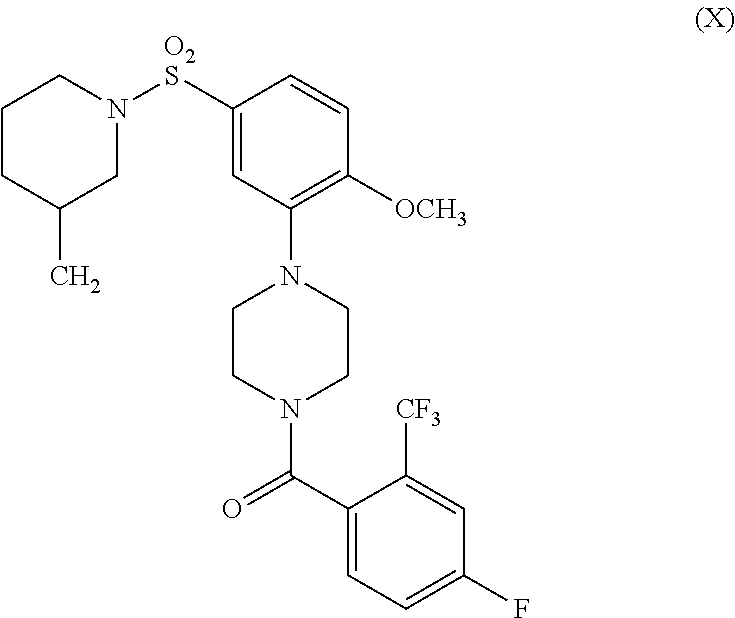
C1(C(=O)N2CCN(C3=C([OCH3])C=CC([O2S]N4CCCC(C)C4)=C3)CC2)=CC=C(F)C=C1[CF3]
